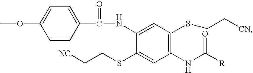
COC1=CC=C(C(=O)NC2=CC(SCC[CN])=C(NC([R])=O)C=C2SCC[NC])C=C1
